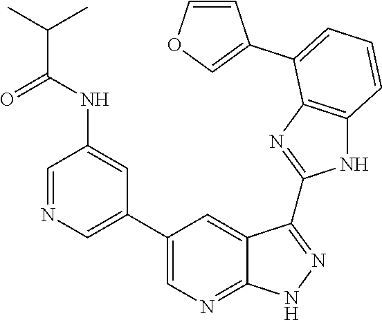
C1=NC=C(C2=CN=C3C(=C2)C(C2=NC4=C(N2)C=CC=C4C2=COC=C2)=NN3)C=C1NC(C(C)C)=O
